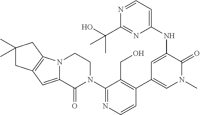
C1=CN=C(N2CCN3C(=CC4=C3CC(C)(C)C4)C2=O)C(CO)=C1C1=CN(C)C(=O)C(NC2=CC=NC(C(O)(C)C)=N2)=C1
